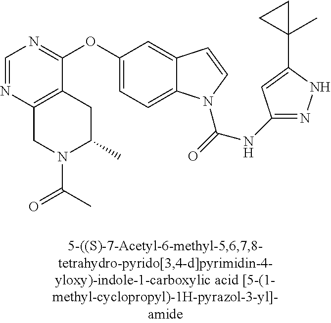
C1=NC2=C(C(OC3=CC=C4C(=C3)C=CN4C(=O)NC3=NNC(C4(C)CC4)=C3)=N1)CC(C)N(C(C)=O)C2
